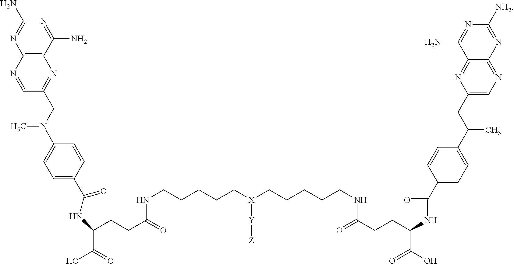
C12=C(C(N)=NC(N)=N1)N=C(CN(C1=CC=C(C(=O)NC(CCC(=O)NCCCCC[X](CCCCCNC(CCC(C(O)=O)NC(C3=CC=C(C(C)CC4=CN=C5C(=N4)C(N)=NC([NH2])=N5)C=C3)=O)=O)[Y][Z])C(=O)O)C=C1)C)C=N2
